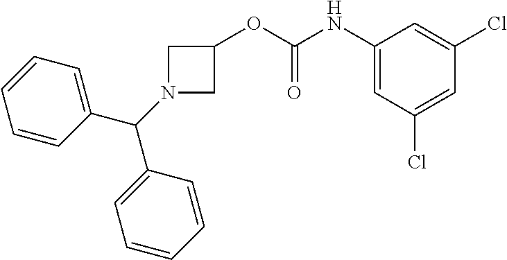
N1(C(C2=CC=CC=C2)C2=CC=CC=C2)CC(OC(NC2=CC(Cl)=CC(Cl)=C2)=O)C1
